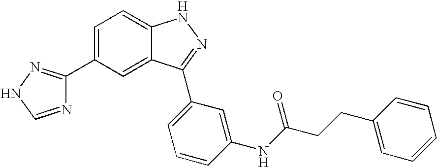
C1=C(C2=NNC=N2)C=C2C(=C1)NN=C2C1=CC=CC(NC(=O)CCC2=CC=CC=C2)=C1
